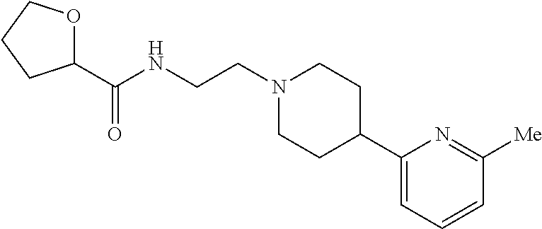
C(NCCN1CCC(C2=CC=CC([Me])=N2)CC1)(=O)C1OCCC1
